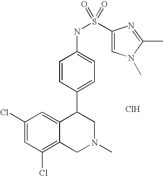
C1(Cl)=CC(Cl)=C2C(=C1)C(C1=CC=C(NS(C3=CN(C)C(C)=N3)(=O)=O)C=C1)CN(C)C2.Cl
